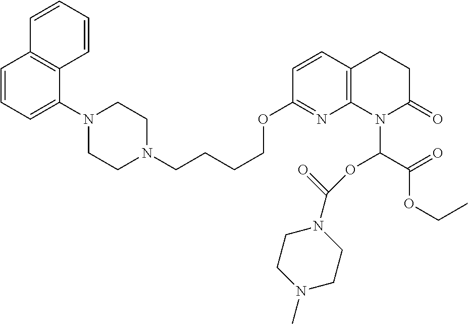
C1=CC=C(N2CCN(CCCCOC3=NC4=C(C=C3)CCC(=O)N4C(OC(N3CCN(C)CC3)=O)C(OCC)=O)CC2)C2=C1C=CC=C2
